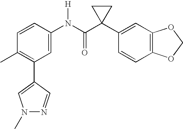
C1=CC(N(C(C2(C3=CC4=C(C=C3)OCO4)CC2)=O)[H])=CC(C2=CN(C)N=C2)=C1C
